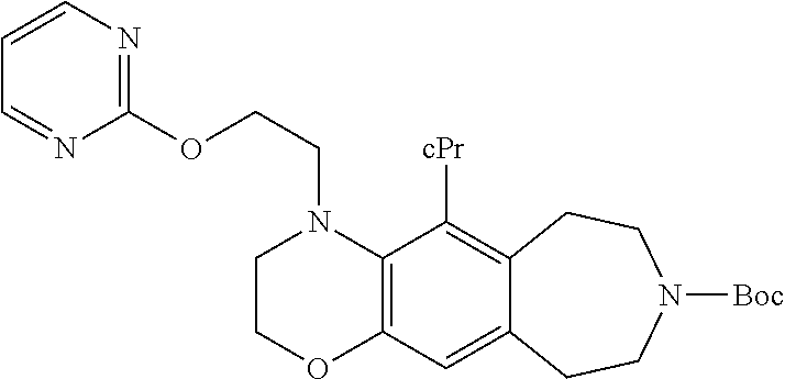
C1COC2=C(N1CCOC1=NC=CC=N1)C([cPr])=C1C(=C2)CCN([Boc])CC1
